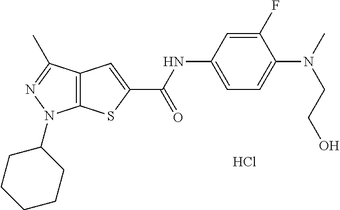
C12=C(C(C)=NN1C1CCCCC1)C=C(C(NC1=CC=C(N(C)CCO)C(F)=C1)=O)S2.Cl
